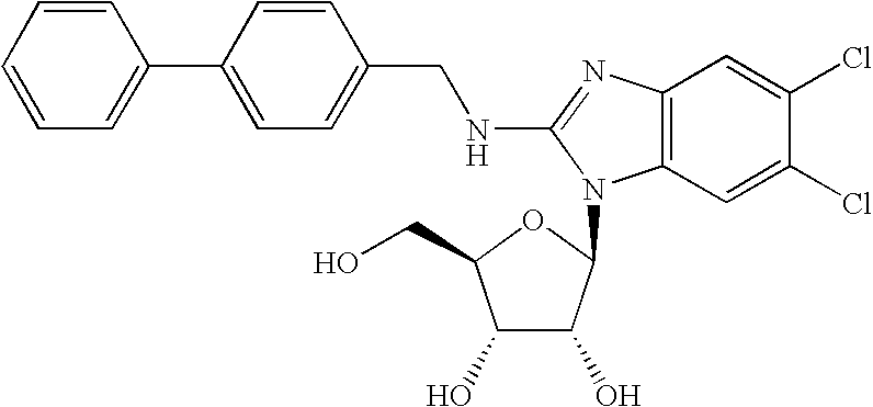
C1=CC=CC=C1C1=CC=C(CNC2=NC3=C(C=C(Cl)C(Cl)=C3)N2C2C(O)C(O)C(CO)O2)C=C1
